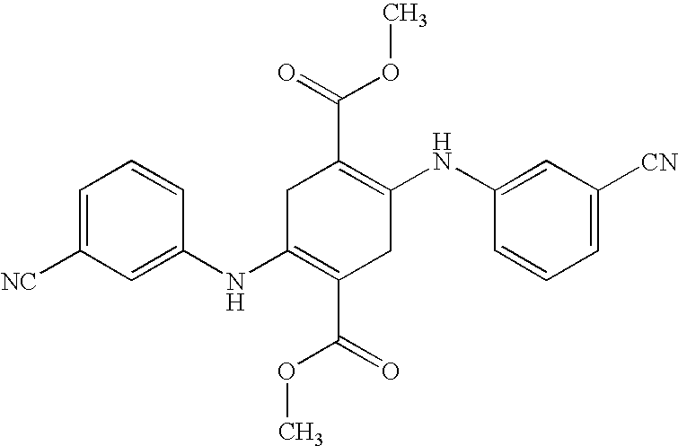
C1(NC2=CC([NC])=CC=C2)=C(C(OC)=O)CC(NC2=CC([CN])=CC=C2)=C(C(=O)OC)C1
